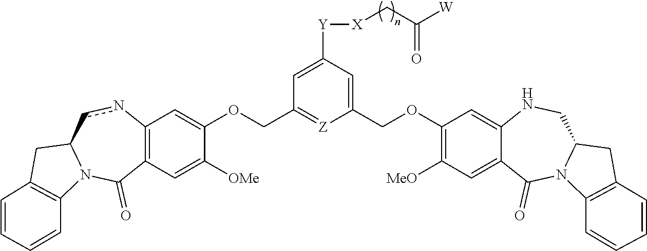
C12=C(C=C([OMe])C(OCC3=[Z]C(COC4=C([MeO])C=C5C(=C4)NCC4N(C5=O)C5=C(C4)C=CC=C5)=CC([Y][X]CC([W])=O)=C3)=C1)C(=O)N1C(cn2)CC2=C1C=CC=C2
